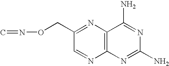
C1(CON=C)=NC2=C(N=C1)N=C(N)N=C2N
